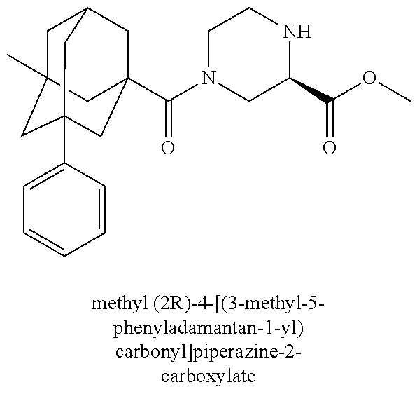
C1C2(C)CC3(C4=CC=CC=C4)CC(C(=O)N4CC(C(=O)OC)NCC4)(CC1C3)C2
